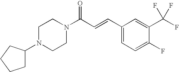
C(C=CC1=CC=C(F)C(C(F)(F)F)=C1)(=O)N1CCN(C2CCCC2)CC1
